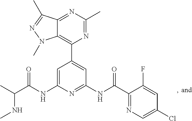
C1=C(NC(C(C)NC)=O)N=C(NC(=O)C2=NC=C(Cl)C=C2F)C=C1C1=C2C(=NC(C)=N1)C(C)=NN2C
